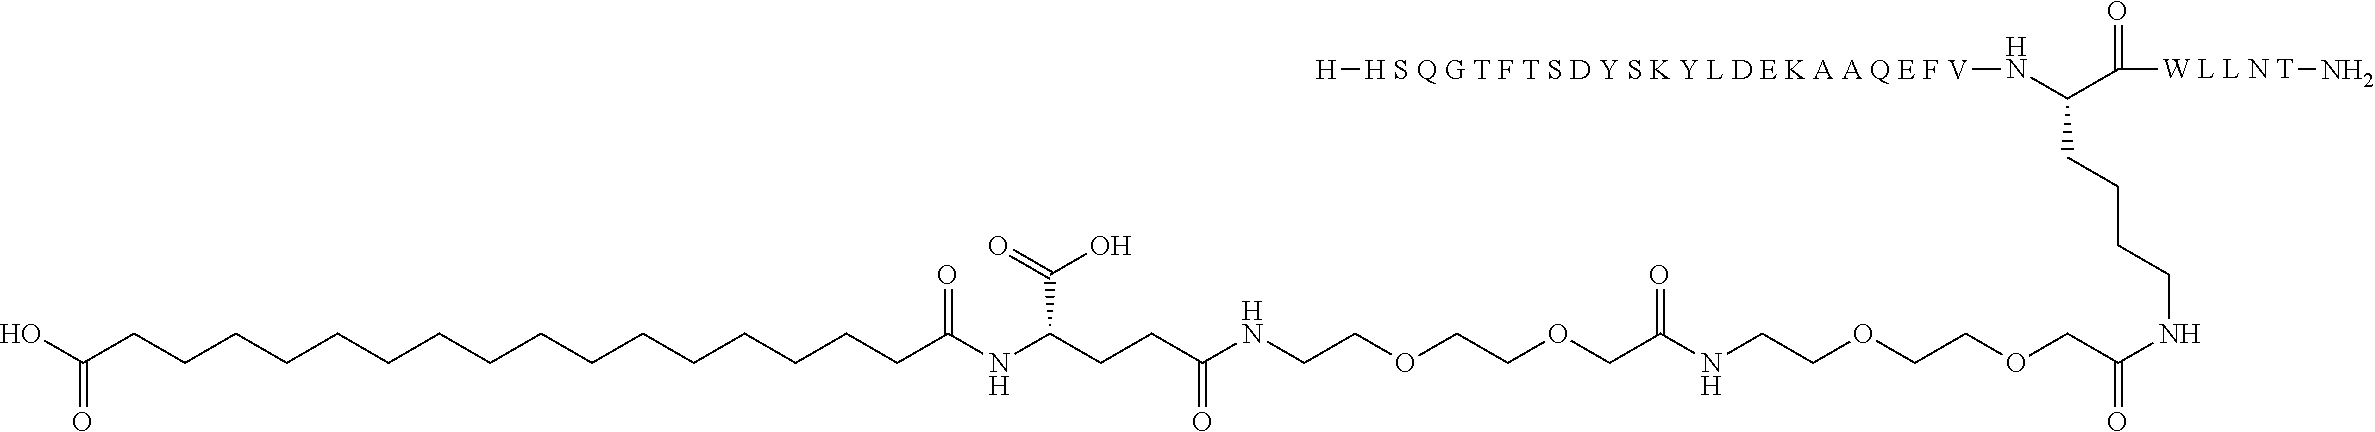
C(NC(COCCOCCNC(COCCOCCNC(CCC(NC(CCCCCCCCCCCCCCCCC(O)=O)=O)C(O)=O)=O)=O)=O)CCCC(N[H S Q G T F T S D Y S K Y L D E K A A Q E F V][H])C([W L L N T]N)=O
